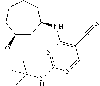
CC(C)(NC1=NC(NC2CC(O)CCCC2)=C(C#N)C=N1)C
